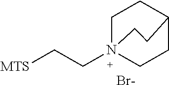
C1CN2(CC[MTS])CCC1CC2.[Br-]
